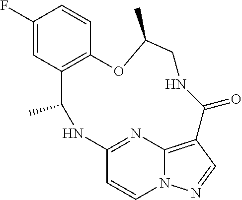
C1=C(F)C=CC2=C1C(C)NC1=NC3=C(C=NN3C=C1)C(=O)NCC(C)O2
